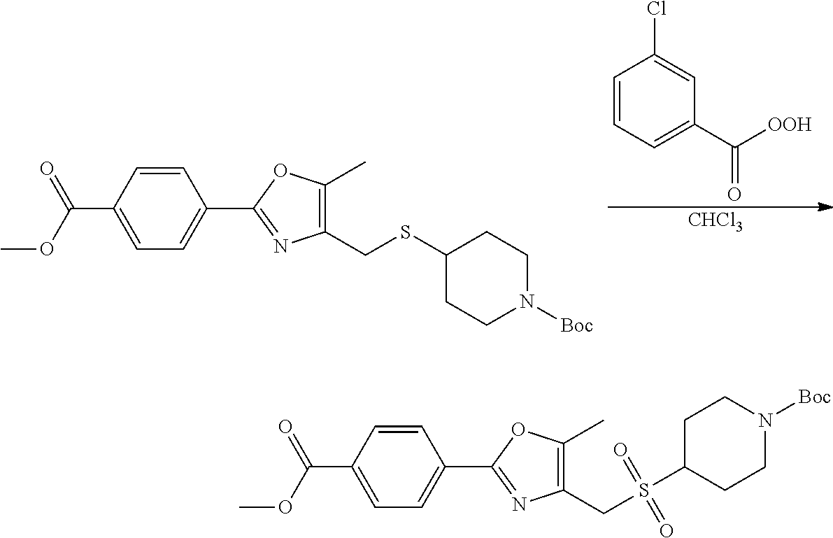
[CHCl3].C1=CC(C(OC)=O)=CC=C1C1=NC(CSC2CCN([Boc])CC2)=C(C)O1.C1=CC=C(C([OOH])=O)C=C1Cl.C1=CC(C(OC)=O)=CC=C1C1=NC(CS(C2CCN([Boc])CC2)(=O)=O)=C(C)O1
